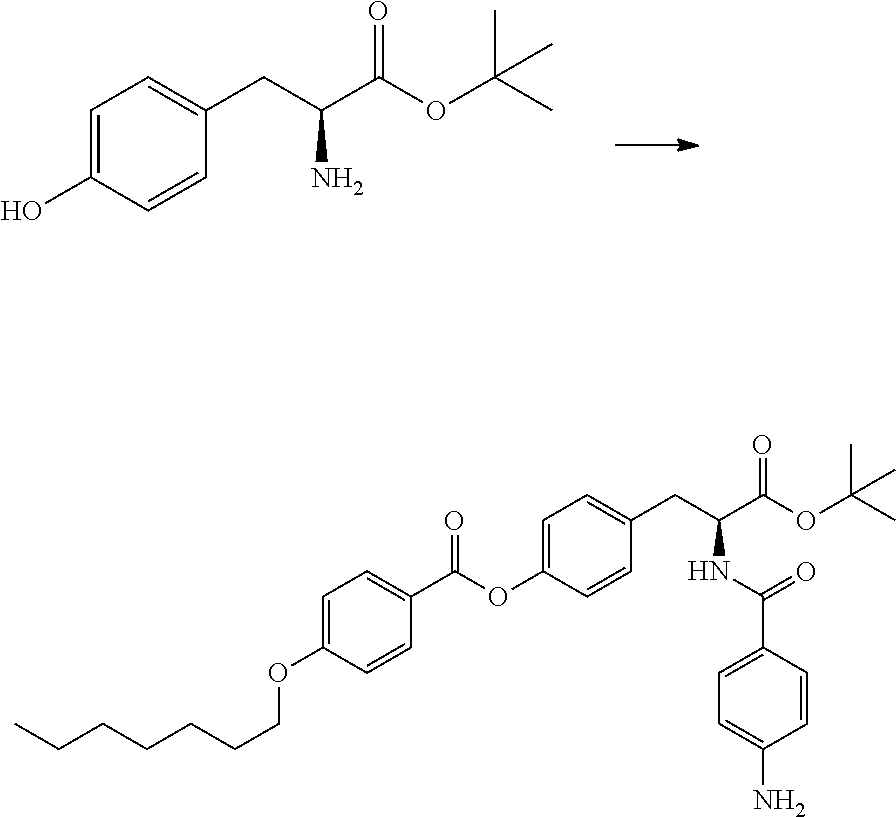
OC1=CC=C(CC(C(OC(C)(C)C)=O)N)C=C1.CCCCCCCOC1=CC=C(C(OC2=CC=C(CC(C(OC(C)(C)C)=O)NC(=O)C3=CC=C(N)C=C3)C=C2)=O)C=C1
